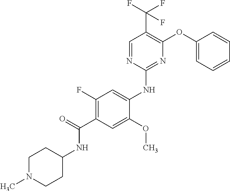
C1(F)=C(C(=O)NC2CCN(C)CC2)C=C(OC)C(NC2=NC(OC3=CC=CC=C3)=C(C(F)(F)F)C=N2)=C1
